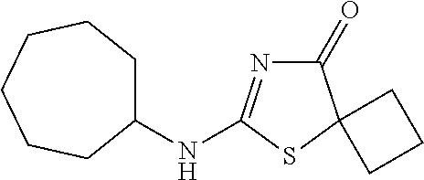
C1(=O)N=C(NC2CCCCCC2)SC12CCC2
